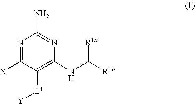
C1([L1][Y])=C(NC([R1a])[R1b])N=C(N)N=C1[X]
